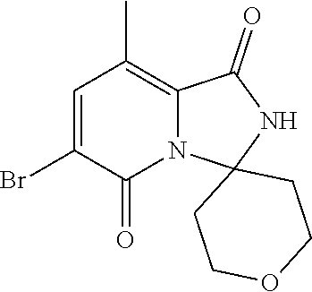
C1=C(Br)C(=O)N2C(=C1C)C(=O)NC21CCOCC1
